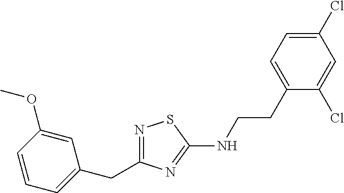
N1=C(CC2=CC=CC(OC)=C2)N=C(NCCC2=CC=C(Cl)C=C2Cl)S1
